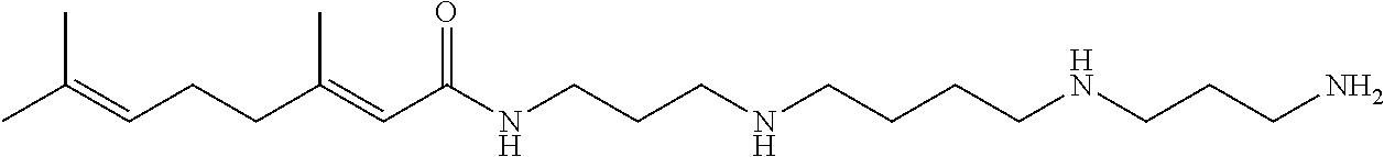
CC(=CCCC(=CC(NCCCNCCCCNCCCN)=O)C)C
